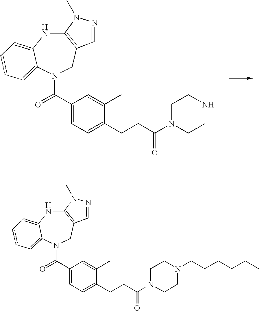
C12=C(CN(C(=O)C3=CC=C(CCC(N4CCNCC4)=O)C(C)=C3)C3=CC=CC=C3N1)C=NN2C.C12=C(CN(C(=O)C3=CC=C(CCC(N4CCN(CCCCCC)CC4)=O)C(C)=C3)C3=CC=CC=C3N1)C=NN2C
